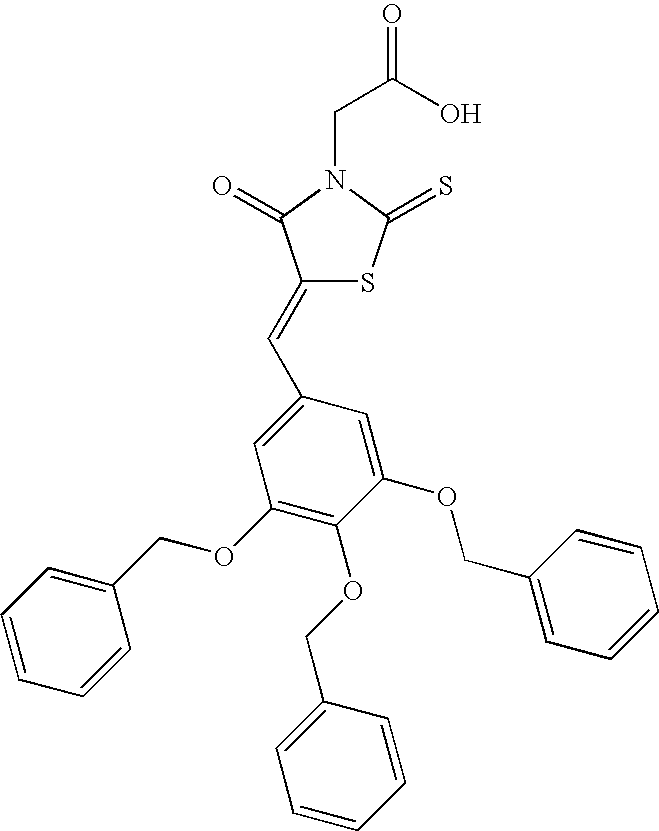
C(C(O)=O)N1C(=O)C(=CC2=CC(OCC3=CC=CC=C3)=C(OCC3=CC=CC=C3)C(OCC3=CC=CC=C3)=C2)SC1=S
